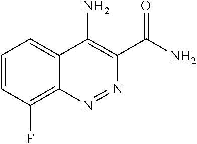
N1=NC2=C(F)C=CC=C2C(N)=C1C(N)=O
